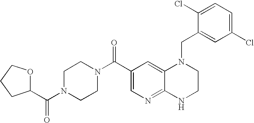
C1(Cl)=CC=C(Cl)C=C1CN1C2=CC(C(=O)N3CCN(C(C4OCCC4)=O)CC3)=CN=C2NCC1
